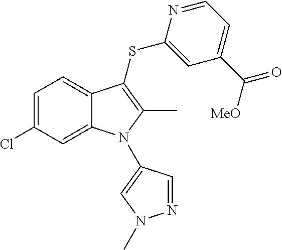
C1=C(Cl)C=C2C(=C1)C(SC1=CC(C([MeO])=O)=CC=N1)=C(C)N2C1=CN(C)N=C1
